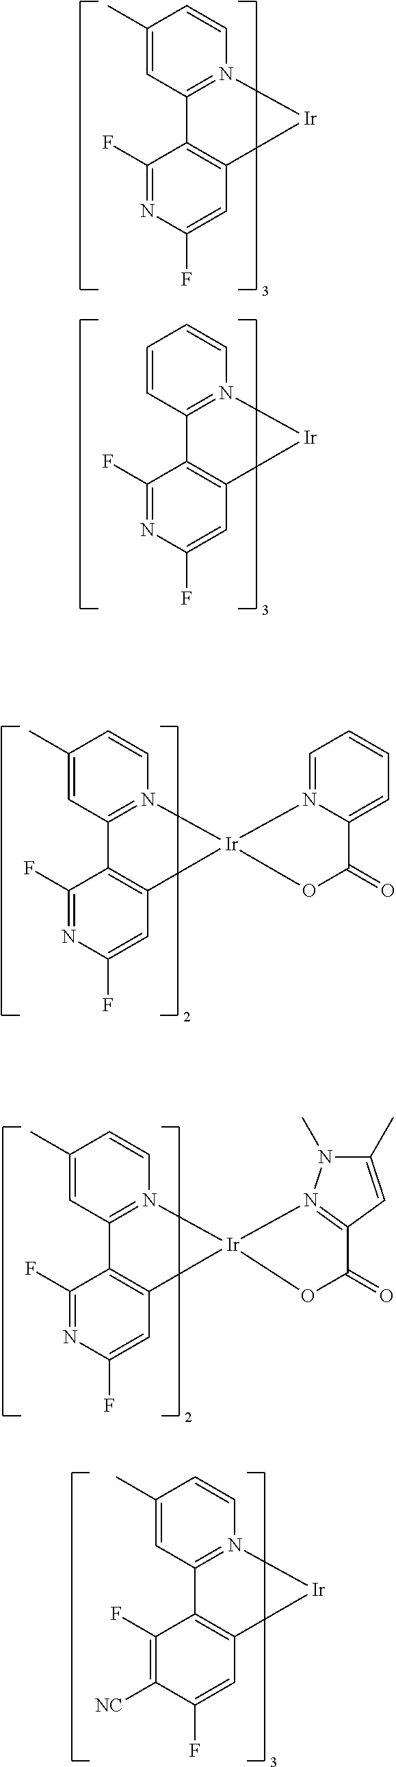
C1(C)=CC2=N(C=C1)[Ir]C1=C2C(F)=NC(F)=C1.C1=CC2=N(C=C1)[Ir]C1=C2C(F)=NC(F)=C1.C1(C)=CC2=N(C=C1)[Ir]1(C3=C2C(F)=NC(F)=C3)N2=CC=CC=C2C(=O)O1.C1(C)=CC2=N(C=C1)[Ir]1(C3=C2C(F)=NC(F)=C3)N2=C(C=C(C)N2C)C(=O)O1.C1(C)=CC2=N(C=C1)[Ir]C1=C2C(F)=C([NC])C(F)=C1
